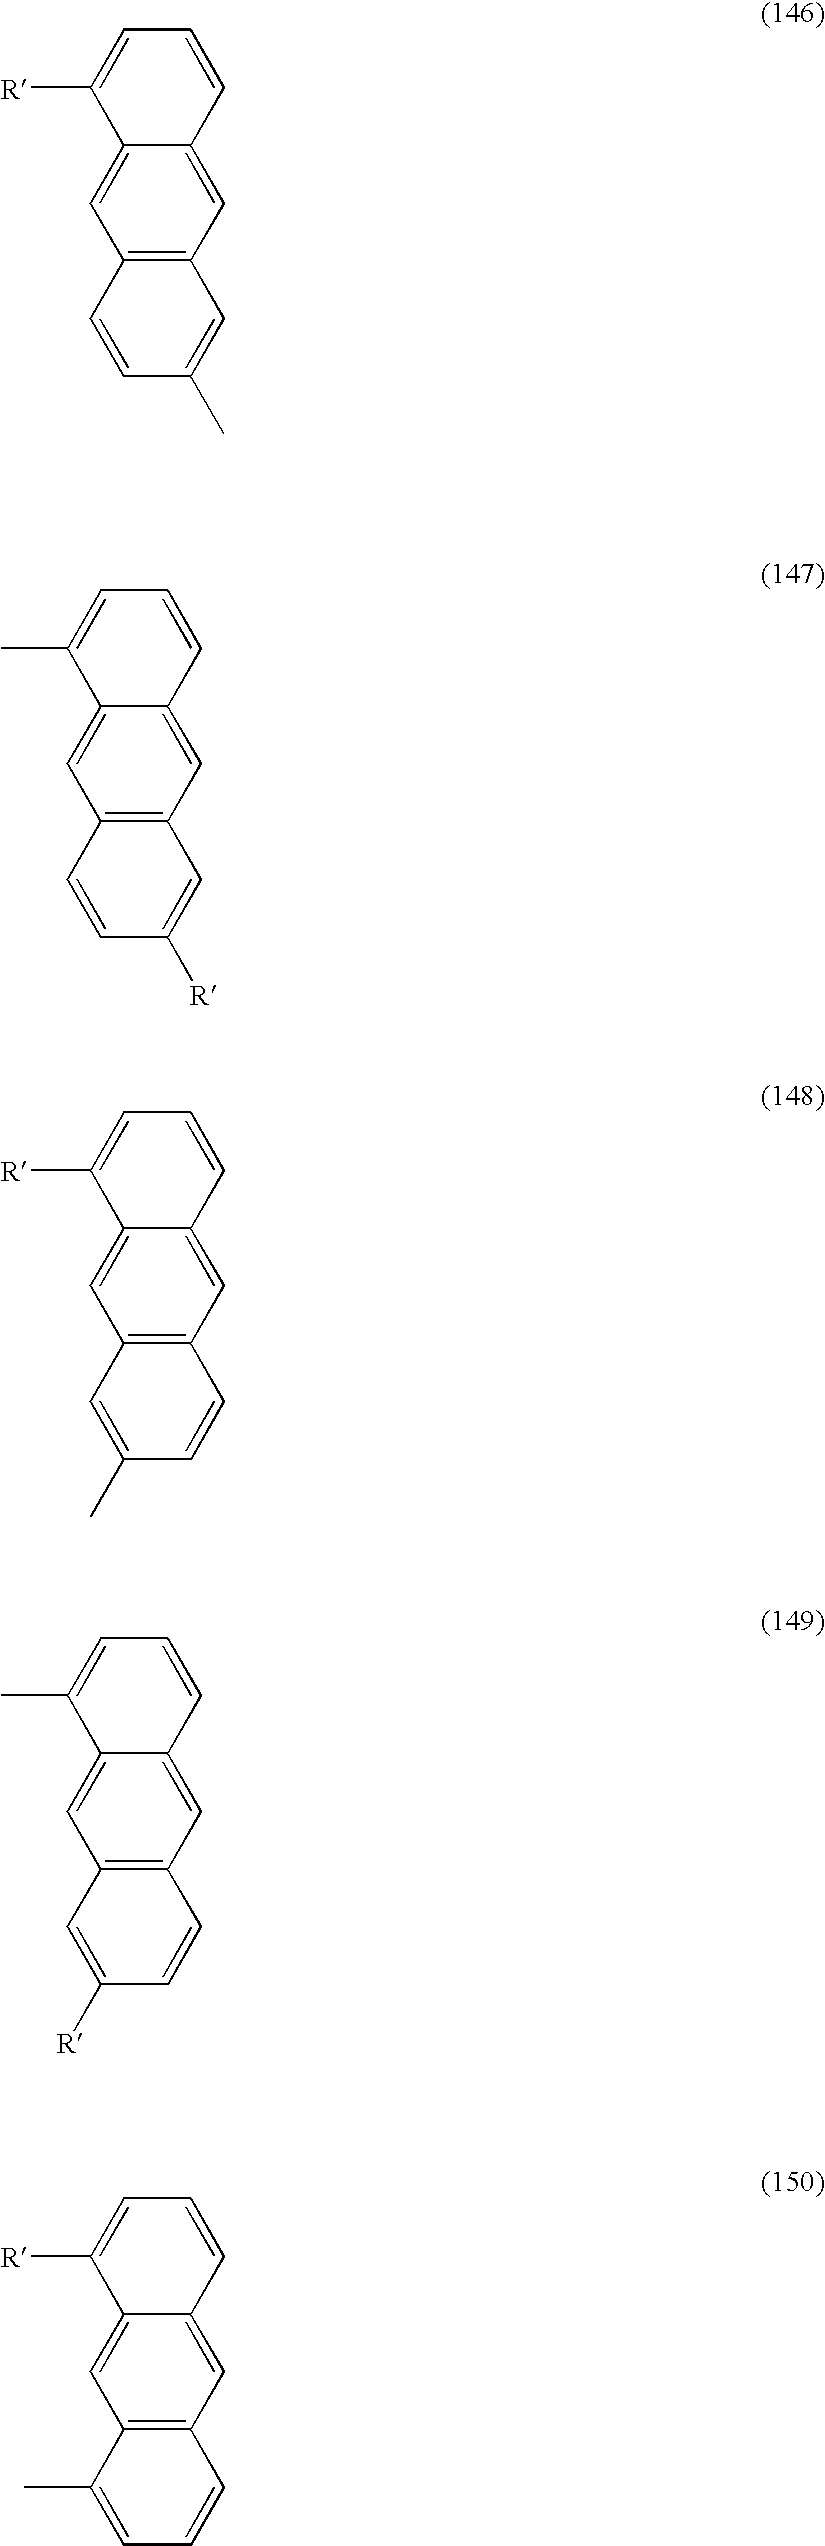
C12=C(C=C3C(=C1)C(C)=CC=C3)C=C([R])C=C2.C12=C(C=C3C(=C1)C([R])=CC=C3)C=CC(C)=C2.C12=C(C=C3C(=C1)C(C)=CC=C3)C=CC([R])=C2.C12=C(C=C3C(=C1)C([R])=CC=C3)C=CC=C2C.C12=C(C=C3C(=C1)C([R])=CC=C3)C=C(C)C=C2
